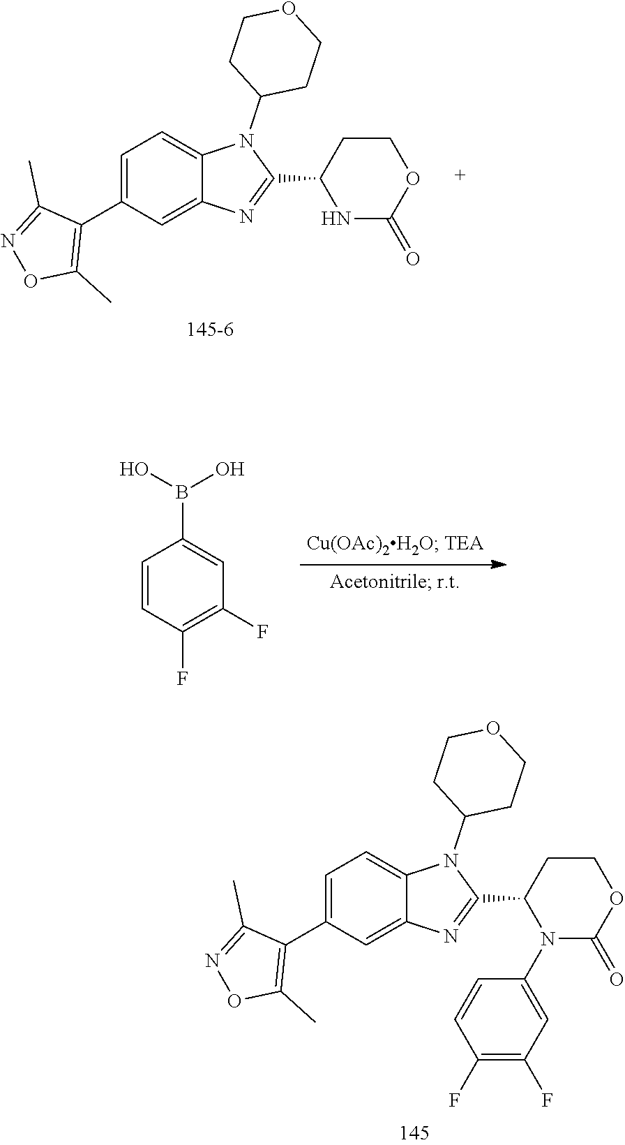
C12=CC=C(C3=C(C)ON=C3C)C=C1N=C(C1N(C3=CC(F)=C(F)C=C3)C(=O)OCC1)N2C1CCOCC1.C12=CC=C(C3=C(C)ON=C3C)C=C1N=C(C1NC(=O)OCC1)N2C1CCOCC1.C1=CC(F)=C(F)C=C1B(O)O
